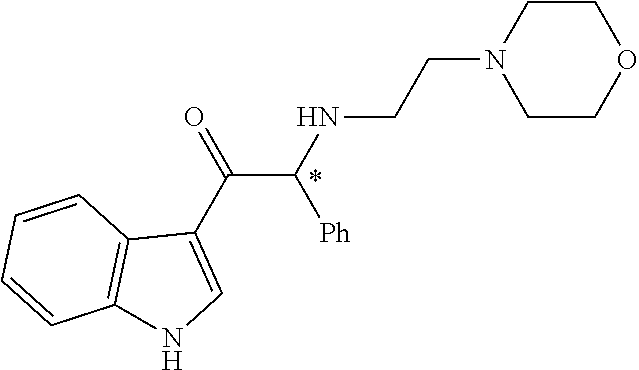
C1CN(CCNC(C(C2=CNC3=C2C=CC=C3)=O)[Ph])CCO1
